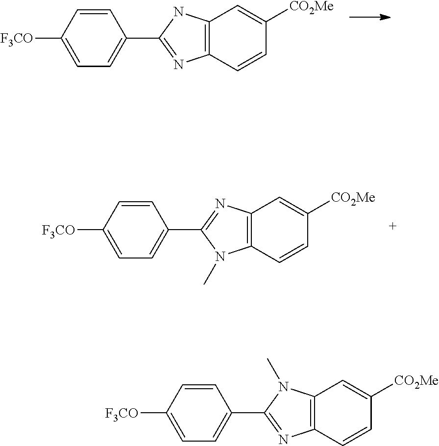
C12=C(C=CC([CO2Me])=C1)N=C(C1=CC=C([F3CO])C=C1)N2.C12=C(C=CC([CO2Me])=C1)N(C)C(C1=CC=C([F3CO])C=C1)=N2.C12=C(C=CC([CO2Me])=C1)N=C(C1=CC=C([F3CO])C=C1)N2C
